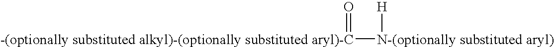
[-(optionally substituted alkyl)-(optionally substituted aryl)-C]([N-(optionally substituted aryl)][H])=O
